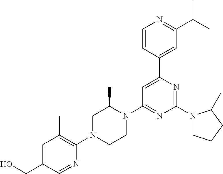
OCC1=CC(C)=C(N2CCN(C3=NC(N4CCCC4C)=NC(C4=CC(C(C)C)=NC=C4)=C3)C(C)C2)N=C1
